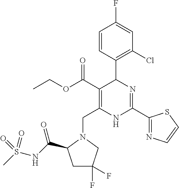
C1=CC(C2C(C(OCC)=O)=C(CN3C(C(NS(C)(=O)=O)=O)CC(F)(F)C3)NC(C3=NC=CS3)=N2)=C(Cl)C=C1F
